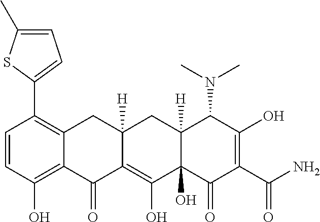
C1=CC(O)=C2C(=C1C1=CC=C(C)S1)CC1([H])C(=C(O)C3(O)C([H])(C1)C(N(C)C)C(O)=C(C(N)=O)C3=O)C2=O
